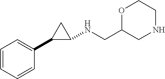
C1=CC=CC(C2C(NCC3CNCCO3)C2)=C1
